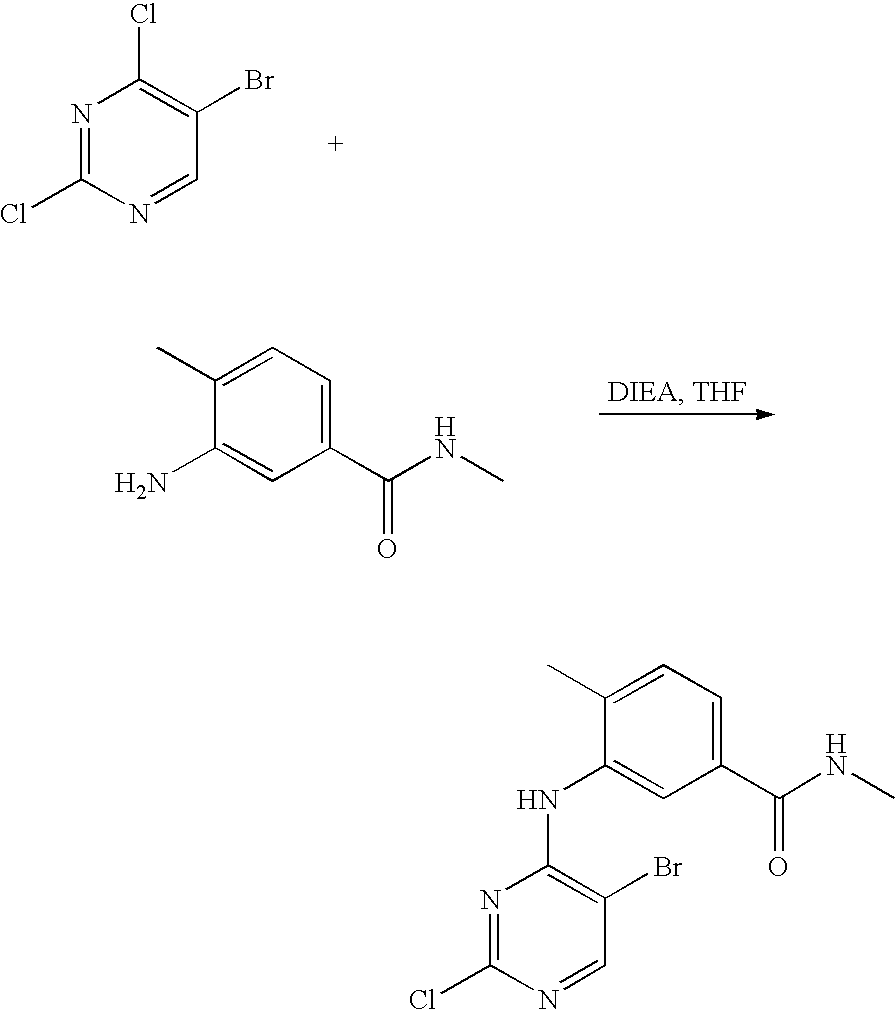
N1=C(Cl)N=CC(Br)=C1Cl.C1=C(C(NC)=O)C=C(N)C(C)=C1.C1=C(C(NC)=O)C=C(NC2=C(Br)C=NC(Cl)=N2)C(C)=C1
